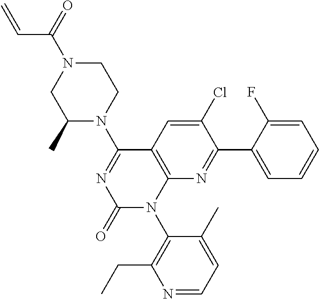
N1=CC=C(C)C(N2C3=C(C=C(Cl)C(C4=CC=CC=C4F)=N3)C(N3CCN(C(=O)C=C)CC3C)=NC2=O)=C1CC
